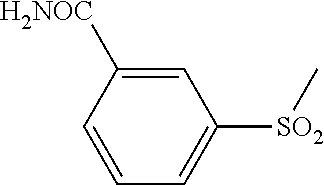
[SO2](C1=CC=CC([CONH2])=C1)C
